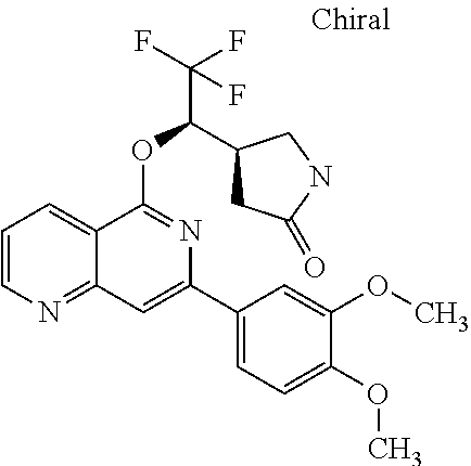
O(C1=NC(C2=CC=C(OC)C(OC)=C2)=CC2=NC=CC=C12)C(C(F)(F)F)C1CC(=O)NC1
